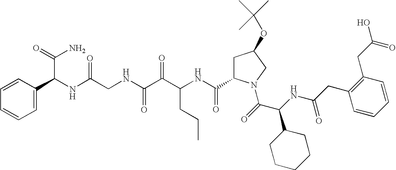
C(NC(C(=O)N1CC(OC(C)(C)C)CC1C(NC(C(C(NCC(NC(C(N)=O)C1=CC=CC=C1)=O)=O)=O)CCC)=O)C1CCCCC1)(=O)CC1=C(CC(O)=O)C=CC=C1
